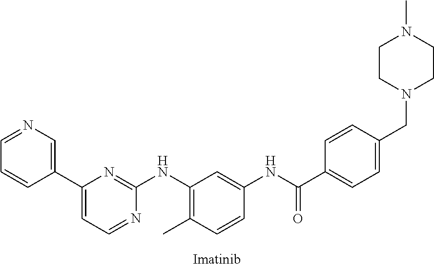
C1(C2=CN=CC=C2)=CC=NC(NC2=C(C)C=CC(NC(C3=CC=C(CN4CCN(C)CC4)C=C3)=O)=C2)=N1
